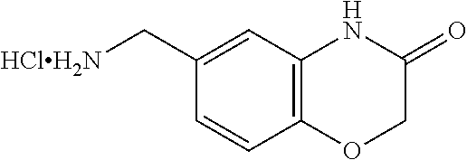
C12=C(C=C(C[HClH2N])C=C1)NC(=O)CO2
